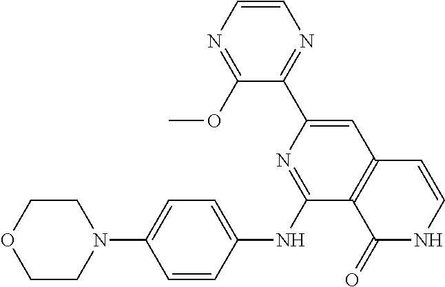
C1=CN=C(OC)C(C2=CC3=C(C(NC4=CC=C(N5CCOCC5)C=C4)=N2)C(=O)NC=C3)=N1
